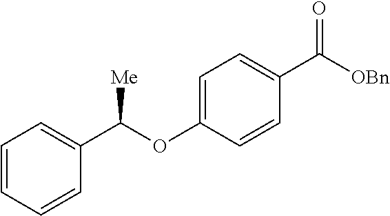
C1=CC=CC(C(OC2=CC=C(C([OBn])=O)C=C2)[Me])=C1
